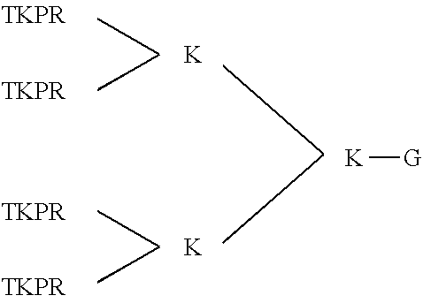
[K].[K].[K][G]
